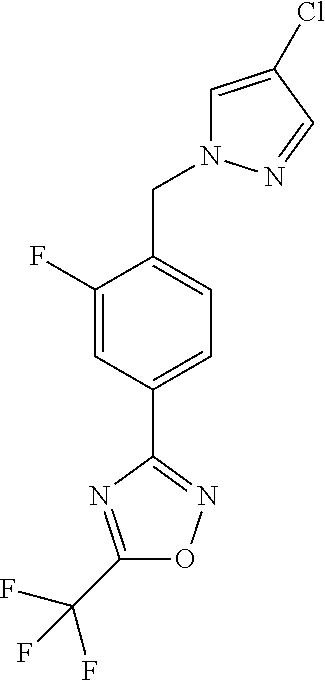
C1(F)=CC(C2=NOC(C(F)(F)F)=N2)=CC=C1CN1C=C(Cl)C=N1
